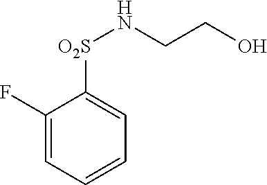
C1(F)=CC=CC=C1[O2S]NCCO
